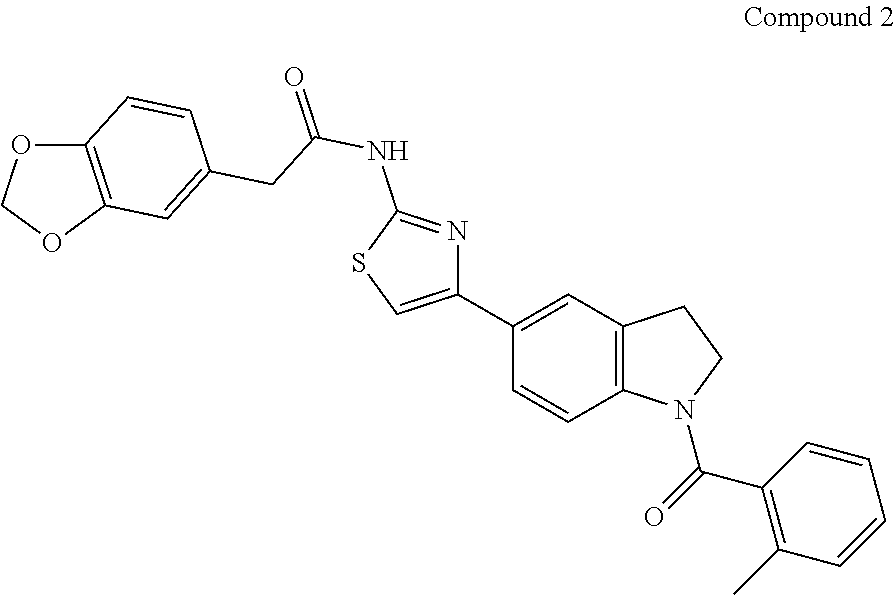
C1(C2=CC3=C(C=C2)N(C(=O)C2=C(C)C=CC=C2)CC3)=CSC(NC(=O)CC2=CC3=C(C=C2)OCO3)=N1
